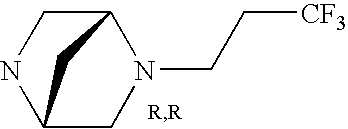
C12CN(CC[CF3])C(CN1)C2
